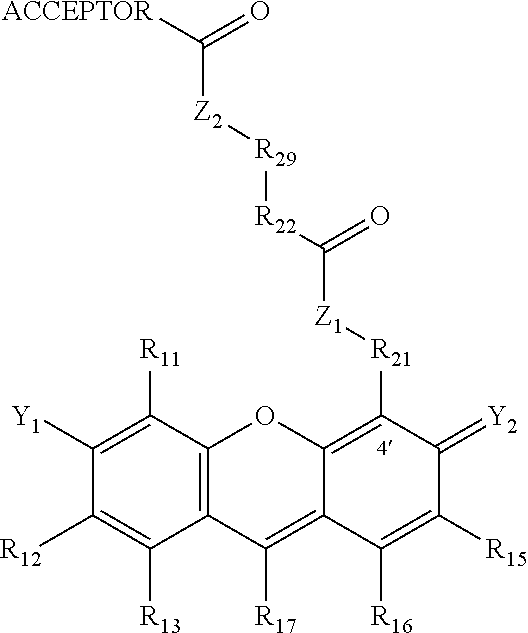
C12=C(C([R11])=C([Y1])C([R12])=C1[R13])OC1=C([R21][Z1]C(=O)[R22][R29][Z2]C(=O)[ACCEPTOR])C(=[Y2])C([R15])=C([R16])C1=C2[R17]
